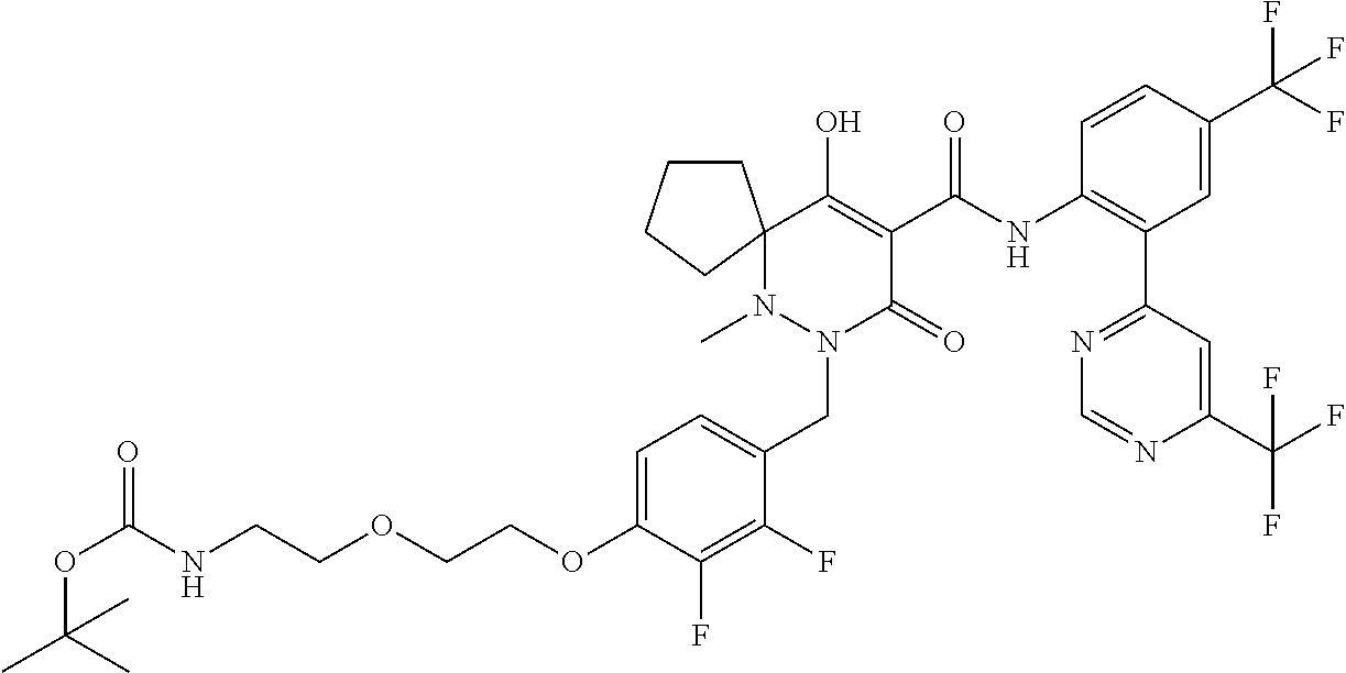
C1CCCC12N(C)N(CC1=CC=C(OCCOCCNC(OC(C)(C)C)=O)C(F)=C1F)C(=O)C(C(NC1=C(C3=NC=NC(C(F)(F)F)=C3)C=C(C(F)(F)F)C=C1)=O)=C2O
